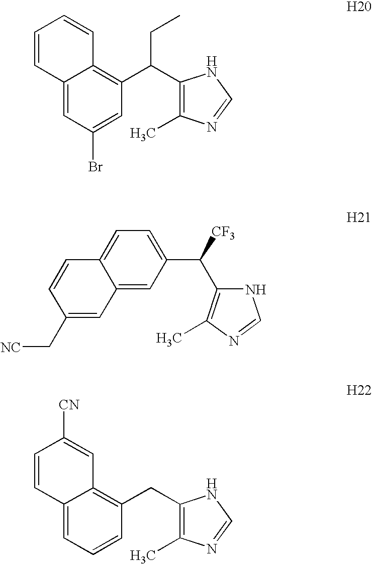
C12=CC(Br)=CC(C(CC)C3=C(C)N=CN3)=C1C=CC=C2.C1=C2C(=CC(C([CF3])C3=C(C)N=CN3)=C1)C=C(C[NC])C=C2.C12=CC=CC(CC3=C(C)N=CN3)=C1C=C([CN])C=C2
